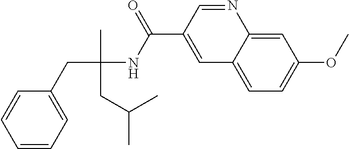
C1=C2C(=CC=C1OC)C=C(C(NC(CC1=CC=CC=C1)(C)CC(C)C)=O)C=N2
